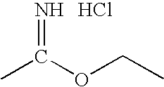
CC(OCC)=N.Cl
